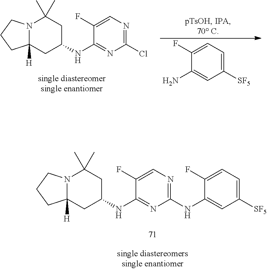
N12C([H])(CC(NC3=NC(Cl)=NC=C3F)CC1(C)C)CCC2.C1(F)=CC=C([SF5])C=C1N.N12C([H])(CC(NC3=NC(NC4=CC([SF5])=CC=C4F)=NC=C3F)CC1(C)C)CCC2
